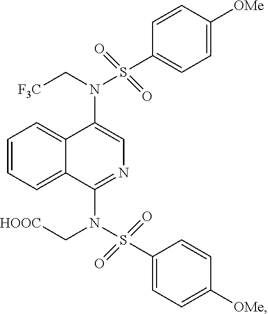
C1=CC([OMe])=CC=C1S(=O)(=O)N(C1=CN=C(N(C[HOOC])S(=O)(=O)C2=CC=C([OMe])C=C2)C2=CC=CC=C12)C[F3C]
